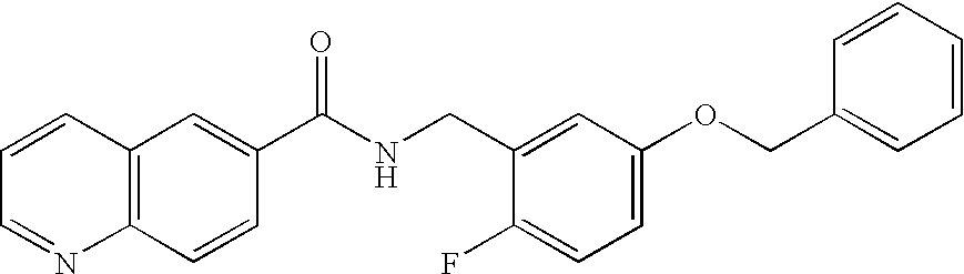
C1=CC=NC2=C1C=C(C(NCC1=CC(OCC3=CC=CC=C3)=CC=C1F)=O)C=C2
